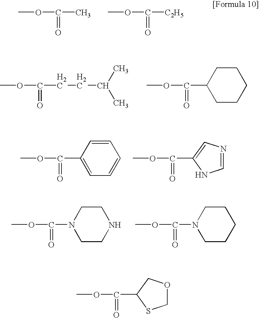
COC(C)=O.COC([C2H5])=O.COC(CCC(C)C)=O.COC(C1CCCCC1)=O.COC(C1=CC=CC=C1)=O.COC(C1=CN=CN1)=O.COC(N1CCNCC1)=O.COC(N1CCCCC1)=O.O(C(C1COCS1)=O)C
